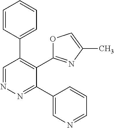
C1=CC(C2=C(C3=NC(C)=CO3)C(C3=CN=CC=C3)=NN=C2)=CC=C1
